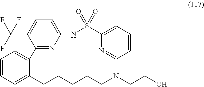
C1=CC=C2C(=C1)C1=NC(=CC=C1C(F)(F)F)NS(=O)(=O)C1=CC=CC(=N1)N(CCO)CCCCC2
